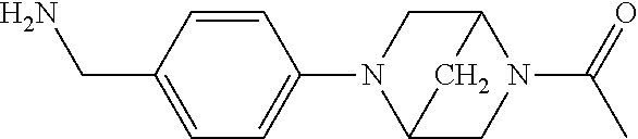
C1(CN)=CC=C(N2C3CN(C(=O)C)C(C2)C3)C=C1
